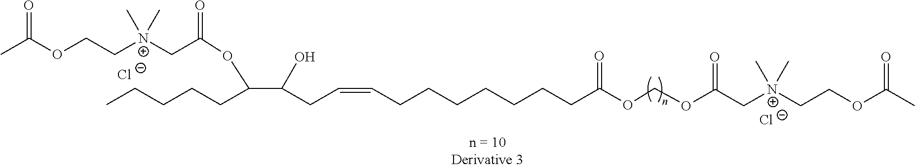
C(CCCC)C(OC(C[N+](CCOC(C)=O)(C)C)=O)C(CC=CCCCCCCCC(OCOC(C[N+](CCOC(C)=O)(C)C)=O)=O)O.[Cl-].[Cl-]
